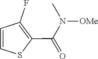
C1(C(=O)N([OMe])C)=C(F)C=CS1
